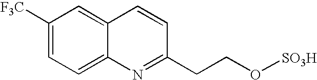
C1([F3C])=CC=C2C(=C1)C=CC(CCO[SO3H])=N2
